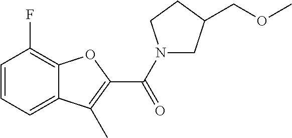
C12=CC=CC(F)=C1OC(C(=O)N1CC(COC)CC1)=C2C
